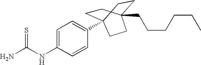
NC(NC1=CC=C(C23CCC(CCCCCC)(CC2)CC3)C=C1)=S
